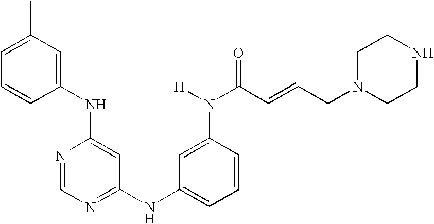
C1(NC2=CC(C)=CC=C2)=CC(NC2=CC=CC(N(C(C=CCN3CCNCC3)=O)[H])=C2)=NC=N1
